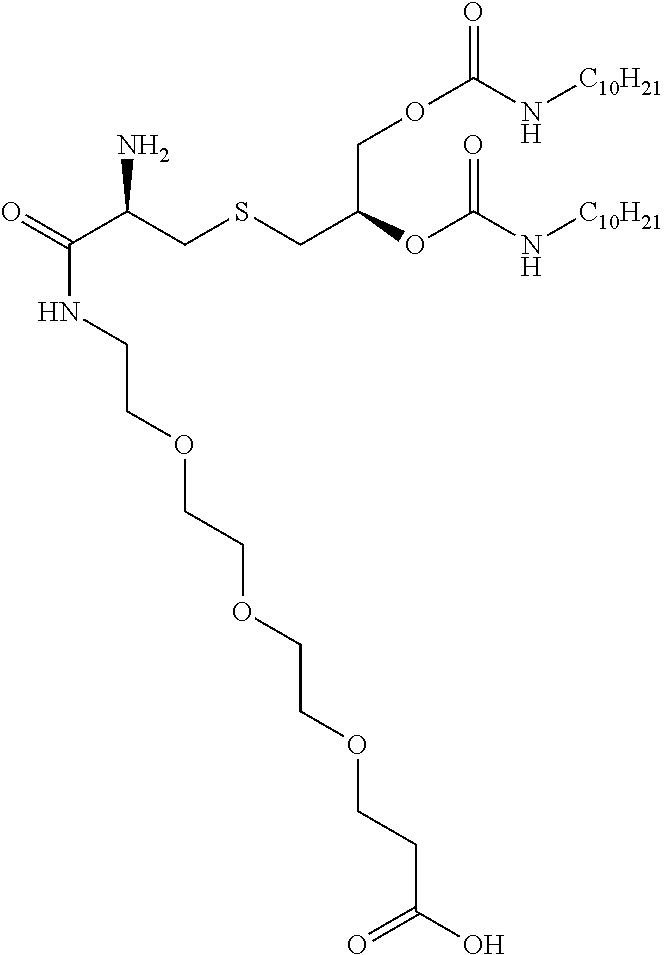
O(C(CSCC(C(=O)NCCOCCOCCOCCC(O)=O)N)COC(N[C10H21])=O)C(N[C10H21])=O
